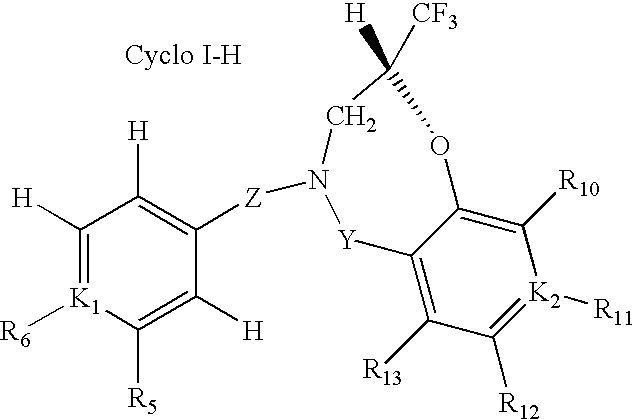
C1([H])=[K1]([R6])C([R5])=C([H])C([Z]N2CC([CF3])([H])OC3=C([R10])[K2]([R11])=C([R12])C([R13])=C3[Y]2)=C1[H]
